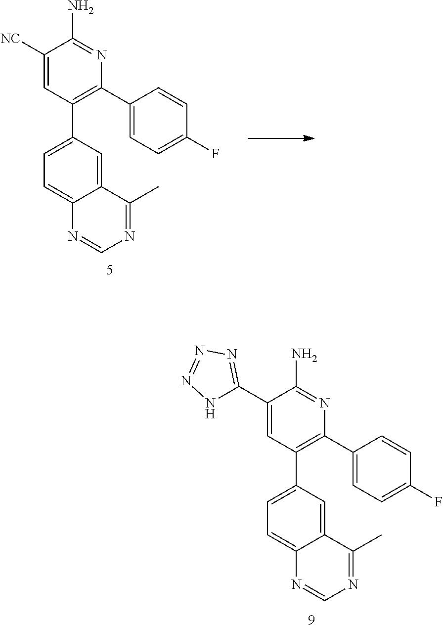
C1(C2=NN=NN2)=CC(C2=CC=C3C(=C2)C(C)=NC=N3)=C(C2=CC=C(F)C=C2)N=C1N.C1([NC])=CC(C2=CC=C3C(=C2)C(C)=NC=N3)=C(C2=CC=C(F)C=C2)N=C1N
